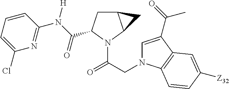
C1=C(C(=O)C)C2=C(N1CC(=O)N1C3C(CC1C(N(C1=NC(Cl)=CC=C1)[H])=O)C3)C=CC([Z32])=C2
